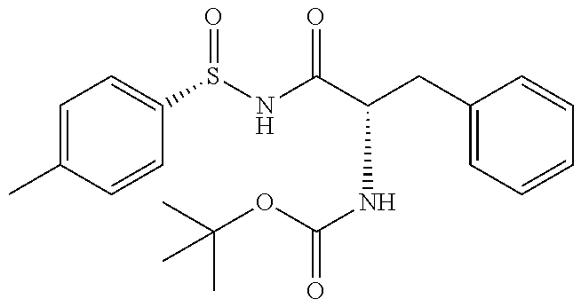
C1=C(C)C=CC(S(NC(C(CC2=CC=CC=C2)NC(=O)OC(C)(C)C)=O)=O)=C1
